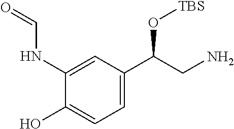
C1=C(C(CN)O[TBS])C=C(NC=O)C(O)=C1
